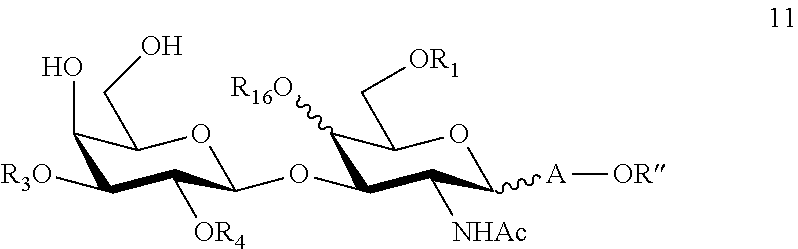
C1(O)C([R3O])C([OR4])C(OC2C([R16O])C(C[OR1])OC([A][OR])C2[NHAc])OC1CO
